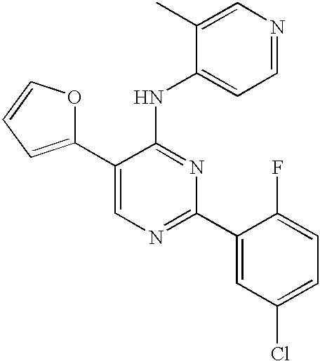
C1=C(C2=CC=CO2)C(NC2=CC=NC=C2C)=NC(C2=CC(Cl)=CC=C2F)=N1
